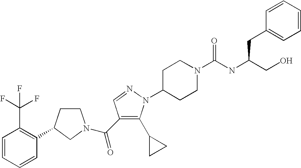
C1=CC=CC(C2CCN(C(=O)C3=C(C4CC4)N(C4CCN(C(NC(CO)CC5=CC=CC=C5)=O)CC4)N=C3)C2)=C1C(F)(F)F
